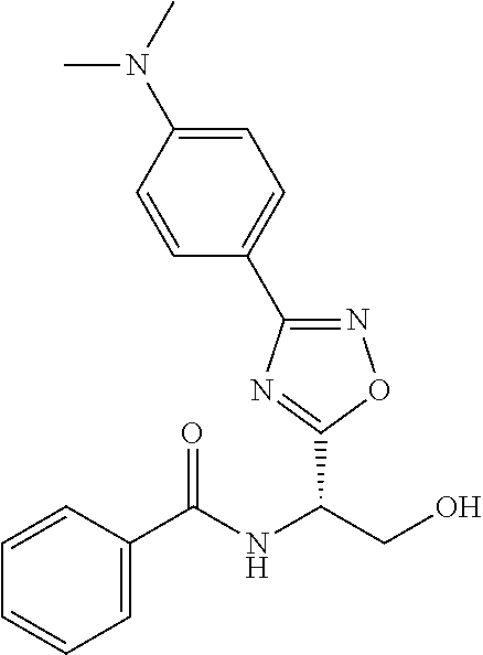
C1=C(C(=O)NC(CO)C2=NC(C3=CC=C(N(C)C)C=C3)=NO2)C=CC=C1
